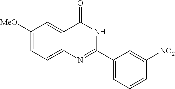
C1([MeO])=CC=C2C(=C1)C(=O)NC(C1=CC=CC([NO2])=C1)=N2
